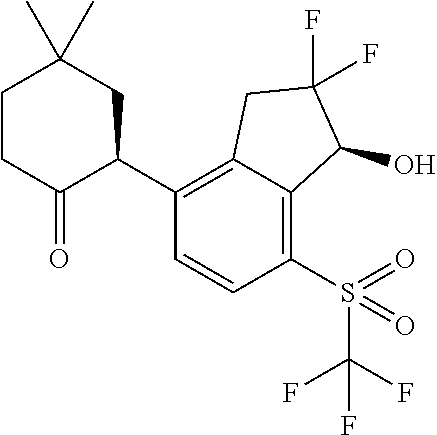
C1(C2=C3C(=C(S(=O)(=O)C(F)(F)F)C=C2)C(O)C(F)(F)C3)CC(C)(C)CCC1=O
